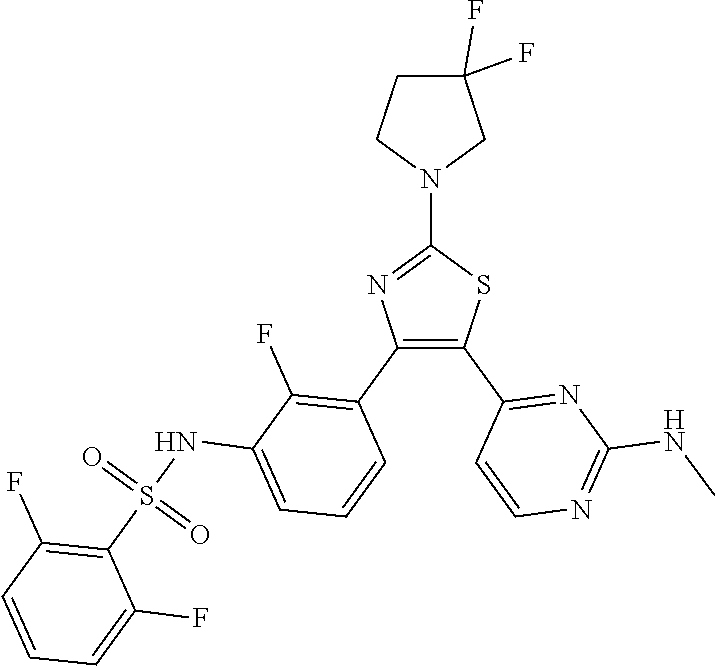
C1(N2CC(F)(F)CC2)=NC(C2=C(F)C(NS(C3=C(F)C=CC=C3F)(=O)=O)=CC=C2)=C(C2=NC(NC)=NC=C2)S1
